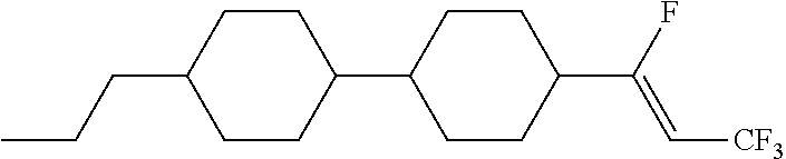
C1CC(C2CCC(C(F)=C[CF3])CC2)CCC1CCC
